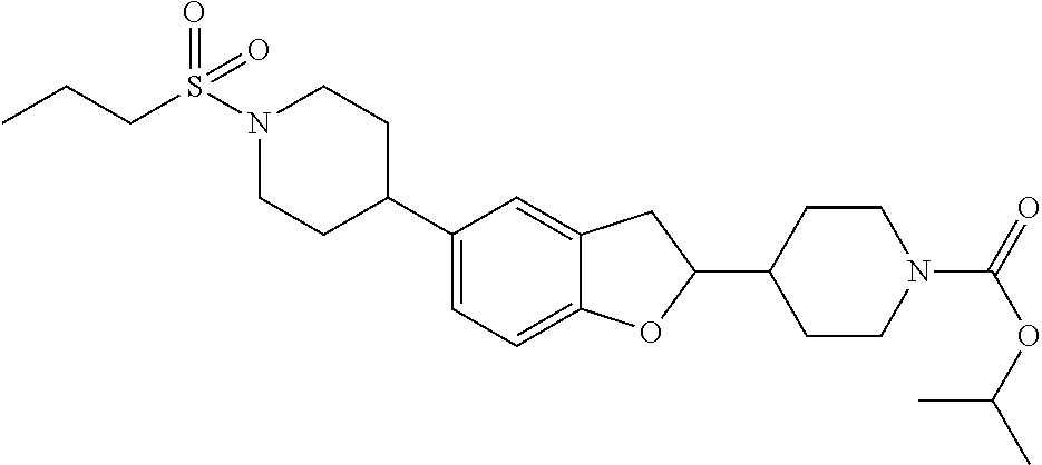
N1(S(CCC)(=O)=O)CCC(C2=CC=C3C(=C2)CC(C2CCN(C(=O)OC(C)C)CC2)O3)CC1
